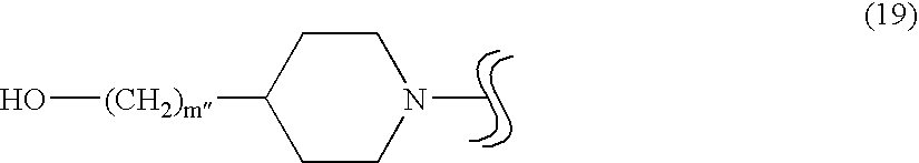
CN1CCC([(CH2)m]O)CC1
